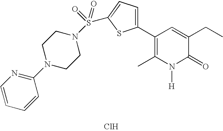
C1(C2=CC=C(S(=O)(=O)N3CCN(C4=NC=CC=C4)CC3)S2)=C(C)N([H])C(=O)C(CC)=C1.Cl
